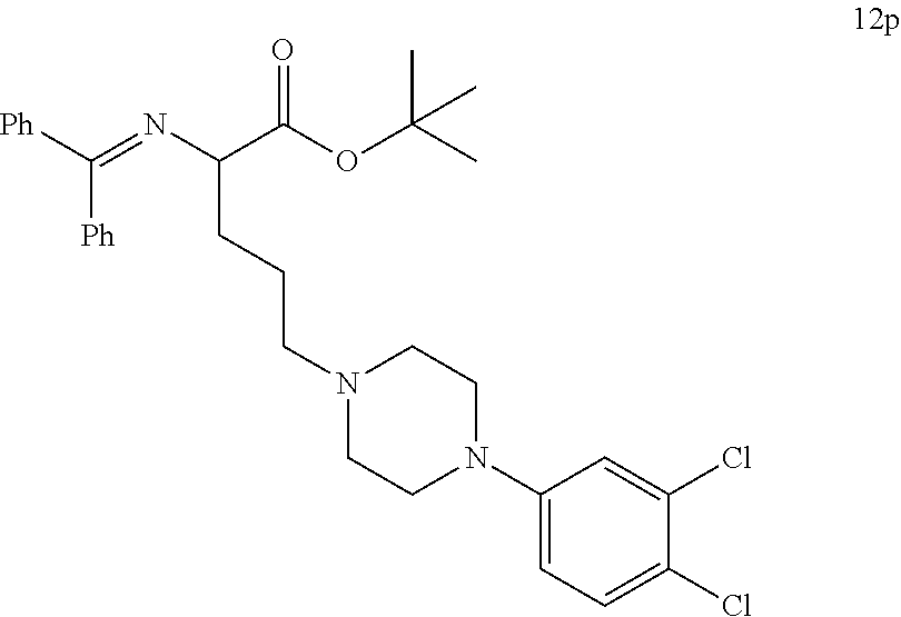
[Ph]C([Ph])=NC(C(OC(C)(C)C)=O)CCCN1CCN(C2=CC=C(Cl)C(Cl)=C2)CC1
